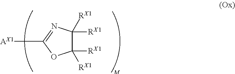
C1([RX1])([RX1])C([RX1])([RX1])N=C([AX1])O1
